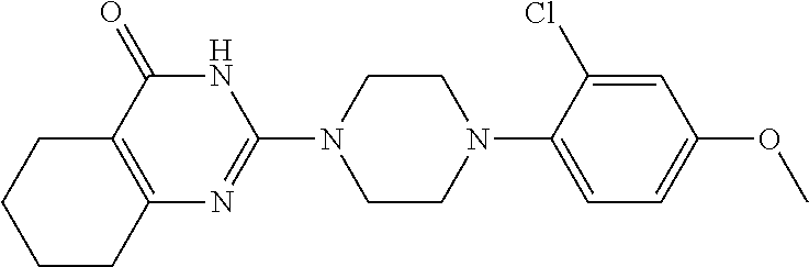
C12=C(C(=O)NC(N3CCN(C4=CC=C(OC)C=C4Cl)CC3)=N1)CCCC2
